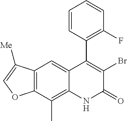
C12=C(C(C)=C3C(=C1)C(C1=C(F)C=CC=C1)=C(Br)C(=O)N3)OC=C2[Me]
